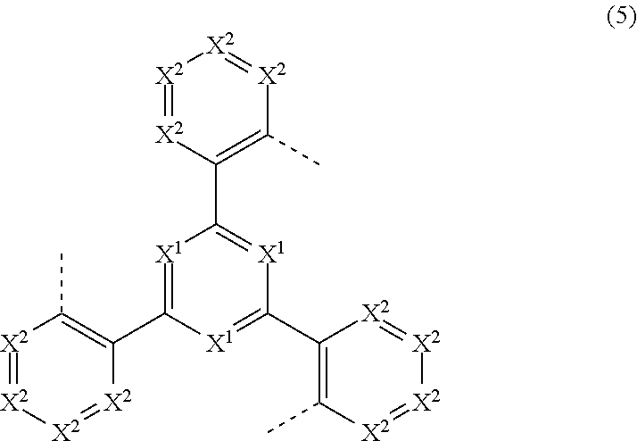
[X2]1=[X2]C(C2=[X1]C(C3=C(C)[X2]=[X2][X2]=[X2]3)=[X1]C(C3=C(C)[X2]=[X2][X2]=[X2]3)=[X1]2)=C(C)[X2]=[X2]1
